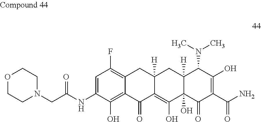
C12([H])C(O)(C(=O)C(C(N)=O)=C(O)C1N(C)C)C(O)=C1C([H])(C2)CC2=C(F)C=C(NC(CN3CCOCC3)=O)C(O)=C2C1=O
